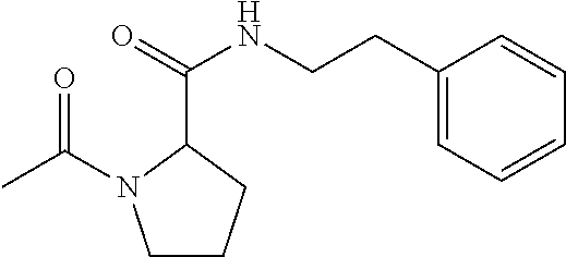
C1CCC(C(=O)NCCC2=CC=CC=C2)N1C(C)=O
